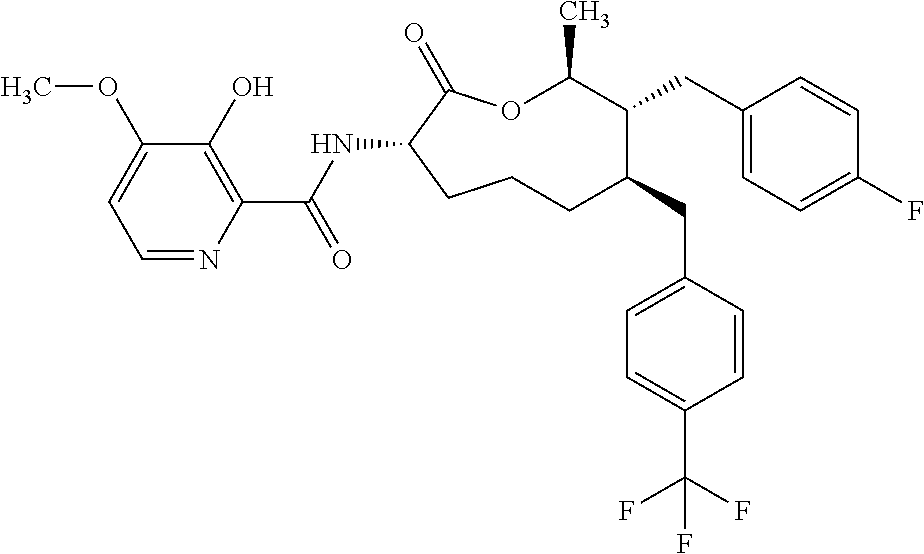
O1C(C)C(CC2=CC=C(F)C=C2)C(CC2=CC=C(C(F)(F)F)C=C2)CCCC(NC(C2=C(O)C(OC)=CC=N2)=O)C1=O
